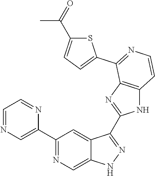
C1(C2=CN=CC=N2)=NC=C2C(=C1)C(C1=NC3=C(N1)C=CN=C3C1=CC=C(C(=O)C)S1)=NN2
